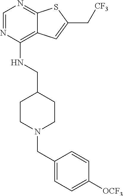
C1=NC(NCC2CCN(CC3=CC=C([OCF3])C=C3)CC2)=C2C(=N1)SC(C[CF3])=C2
